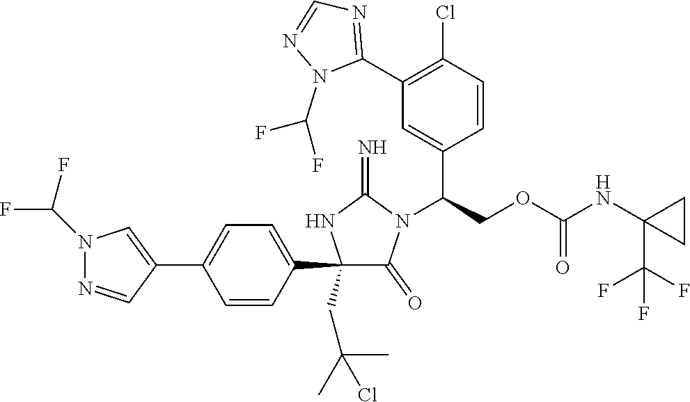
C1(C2=CC=C(C3=CN(C(F)F)N=C3)C=C2)(CC(C)(Cl)C)C(=O)N(C(COC(NC2(C(F)(F)F)CC2)=O)C2=CC(C3=NC=NN3C(F)F)=C(Cl)C=C2)C(=N)N1
